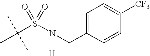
C(S(N([H])CC1=CC=C([CF3])C=C1)(=O)=O)(C)(C)C
